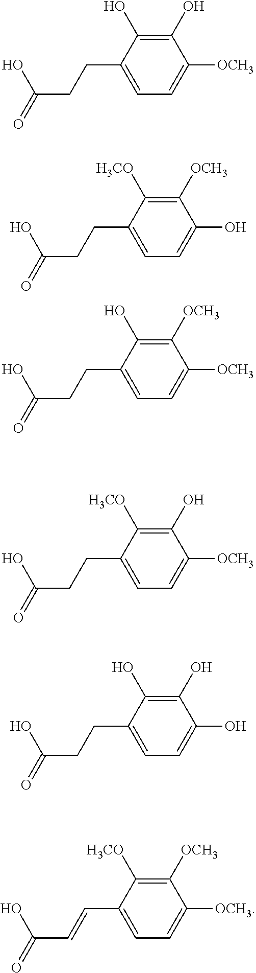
C1(CCC(=O)O)=CC=C([OCH3])C(O)=C1O.C1(CCC(=O)O)=CC=C(O)C([OCH3])=C1[H3CO].C1(CCC(=O)O)=CC=C([OCH3])C([OCH3])=C1O.C1(CCC(=O)O)=CC=C([OCH3])C(O)=C1[H3CO].C1(CCC(=O)O)=CC=C(O)C(O)=C1O.C1(C=CC(=O)O)=CC=C([OCH3])C([OCH3])=C1[H3CO]
